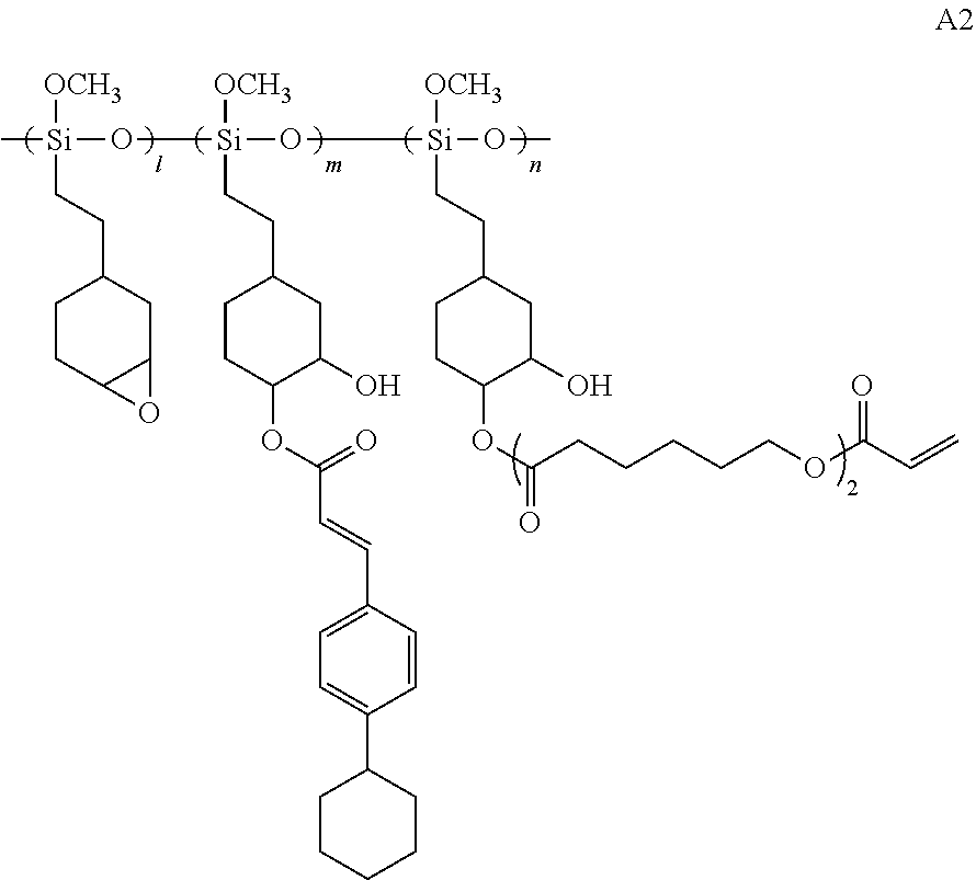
[Si](CCC1CCC2C(C1)O2)([OCH3])(O[Si](CCC1CCC(OC(C=CC2=CC=C(C3CCCCC3)C=C2)=O)C(O)C1)([OCH3])O[Si](CCC1CCC(OC(=O)CCCCCOC(C=C)=O)C(O)C1)([OCH3])OC)C
